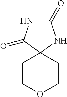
C1(=O)NC(=O)C2(N1)CCOCC2
